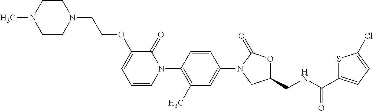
C1=C(N2CC(CNC(C3=CC=C(Cl)S3)=O)OC2=O)C=CC(N2C(=O)C(OCCN3CCN(C)CC3)=CC=C2)=C1C
